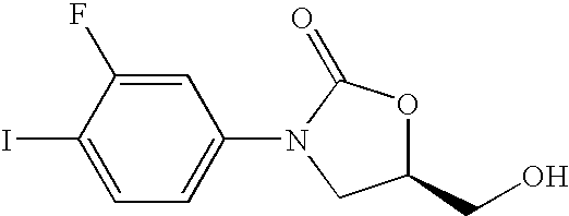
C1=C(F)C(I)=CC=C1N1C(=O)OC(CO)C1
